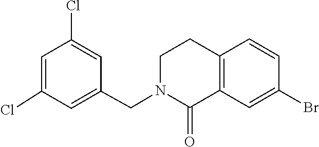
C12=C(C=C(Br)C=C1)C(=O)N(CC1=CC(Cl)=CC(Cl)=C1)CC2
